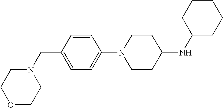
C1(NC2CCN(C3=CC=C(CN4CCOCC4)C=C3)CC2)CCCCC1
